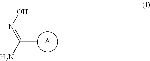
ON=C(N)C.[A]
